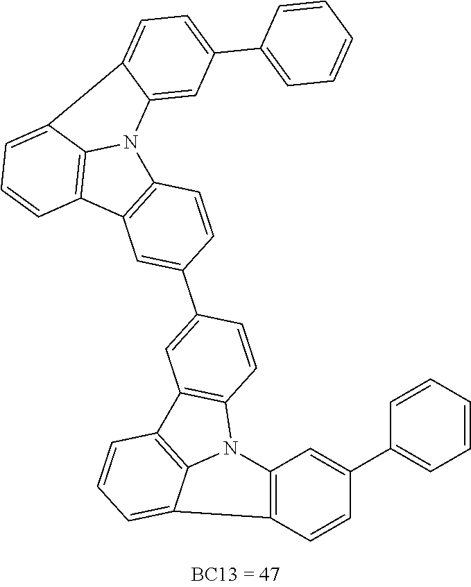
C12=C(C=CC(C3=CC=CC=C3)=C1)C1=CC=CC3=C1N2C1=C3C=C(C2=CC3=C(C=C2)N2C4=C3C=CC=C4C3=CC=C(C4=CC=CC=C4)C=C23)C=C1
